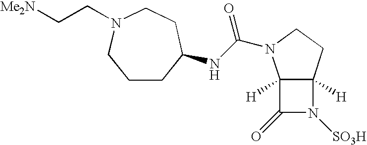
C12([H])C([H])(CCN1C(NC1CCCN(CC[Me2N])CC1)=O)N([SO3H])C2=O
